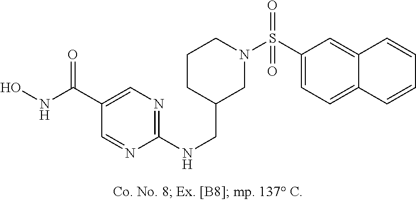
C1(C(NO)=O)=CN=C(NCC2CCCN(S(C3=CC=C4C(=C3)C=CC=C4)(=O)=O)C2)N=C1
